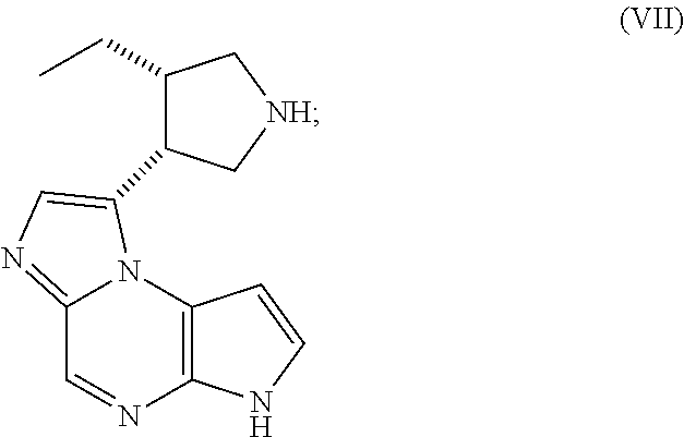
C12=NC=C(C3C(CC)C[NH]C3)N1C1=C(N=C2)NC=C1
